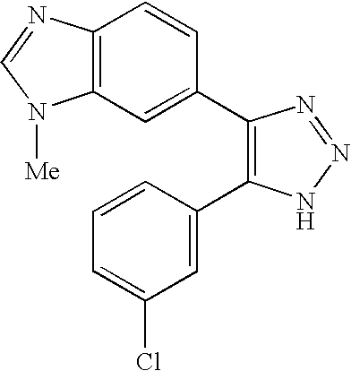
C12=C(C=C(C3=C(C4=CC(Cl)=CC=C4)NN=N3)C=C1)N([Me])C=N2
